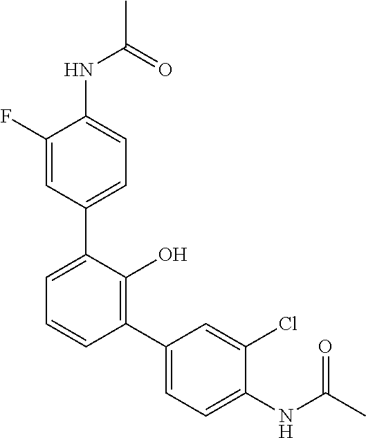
C1(NC(C)=O)=CC=C(C2=CC=CC(C3=CC=C(NC(C)=O)C(Cl)=C3)=C2O)C=C1F
